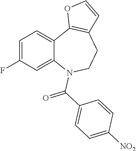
C1=C(F)C=C2C(=C1)C1=C(CCN2C(C2=CC=C([NO2])C=C2)=O)C=CO1
